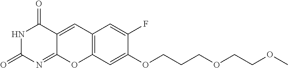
N1C(=O)N=C2C(=CC3=C(O2)C=C(OCCCOCCOC)C(F)=C3)C1=O
